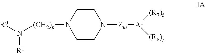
[R1]N([R0])[(CH2)p]N1CCN([Zm][A1]([(R7)i])[(R8)j])CC1
